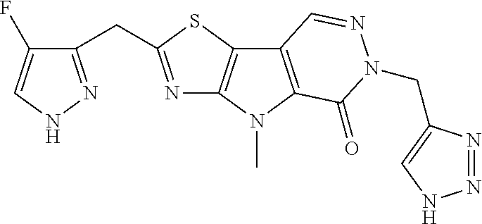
N1=C(CC2=NNC=C2F)SC2=C1N(C)C1=C2C=NN(CC2=CNN=N2)C1=O
